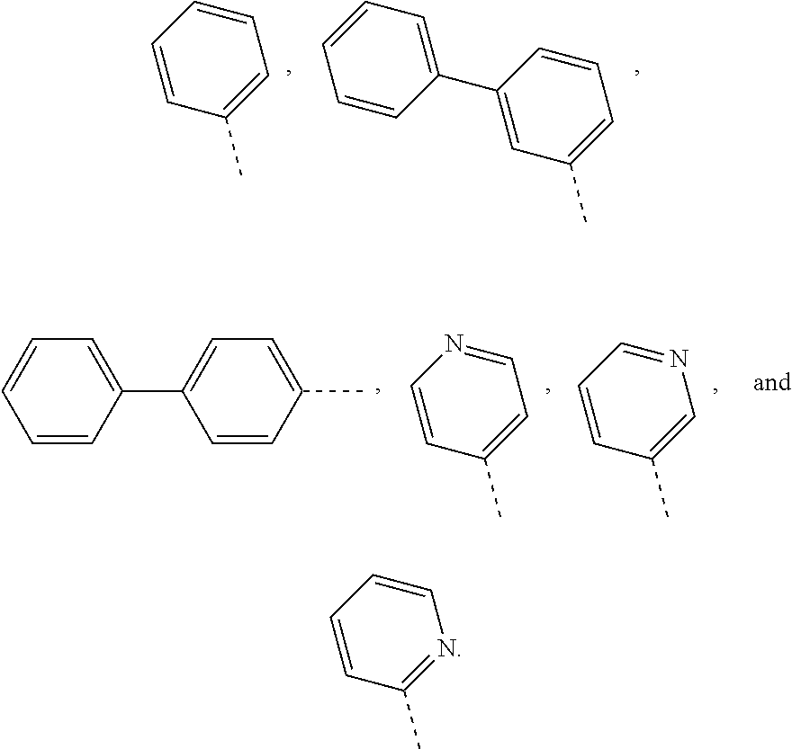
C1=CC=CC(C)=C1.C1=CC(C2=CC(C)=CC=C2)=CC=C1.C1=CC(C2=CC=C(C)C=C2)=CC=C1.C1=NC=CC(C)=C1.N1=CC=CC(C)=C1.C1=CC=CC(C)=N1
